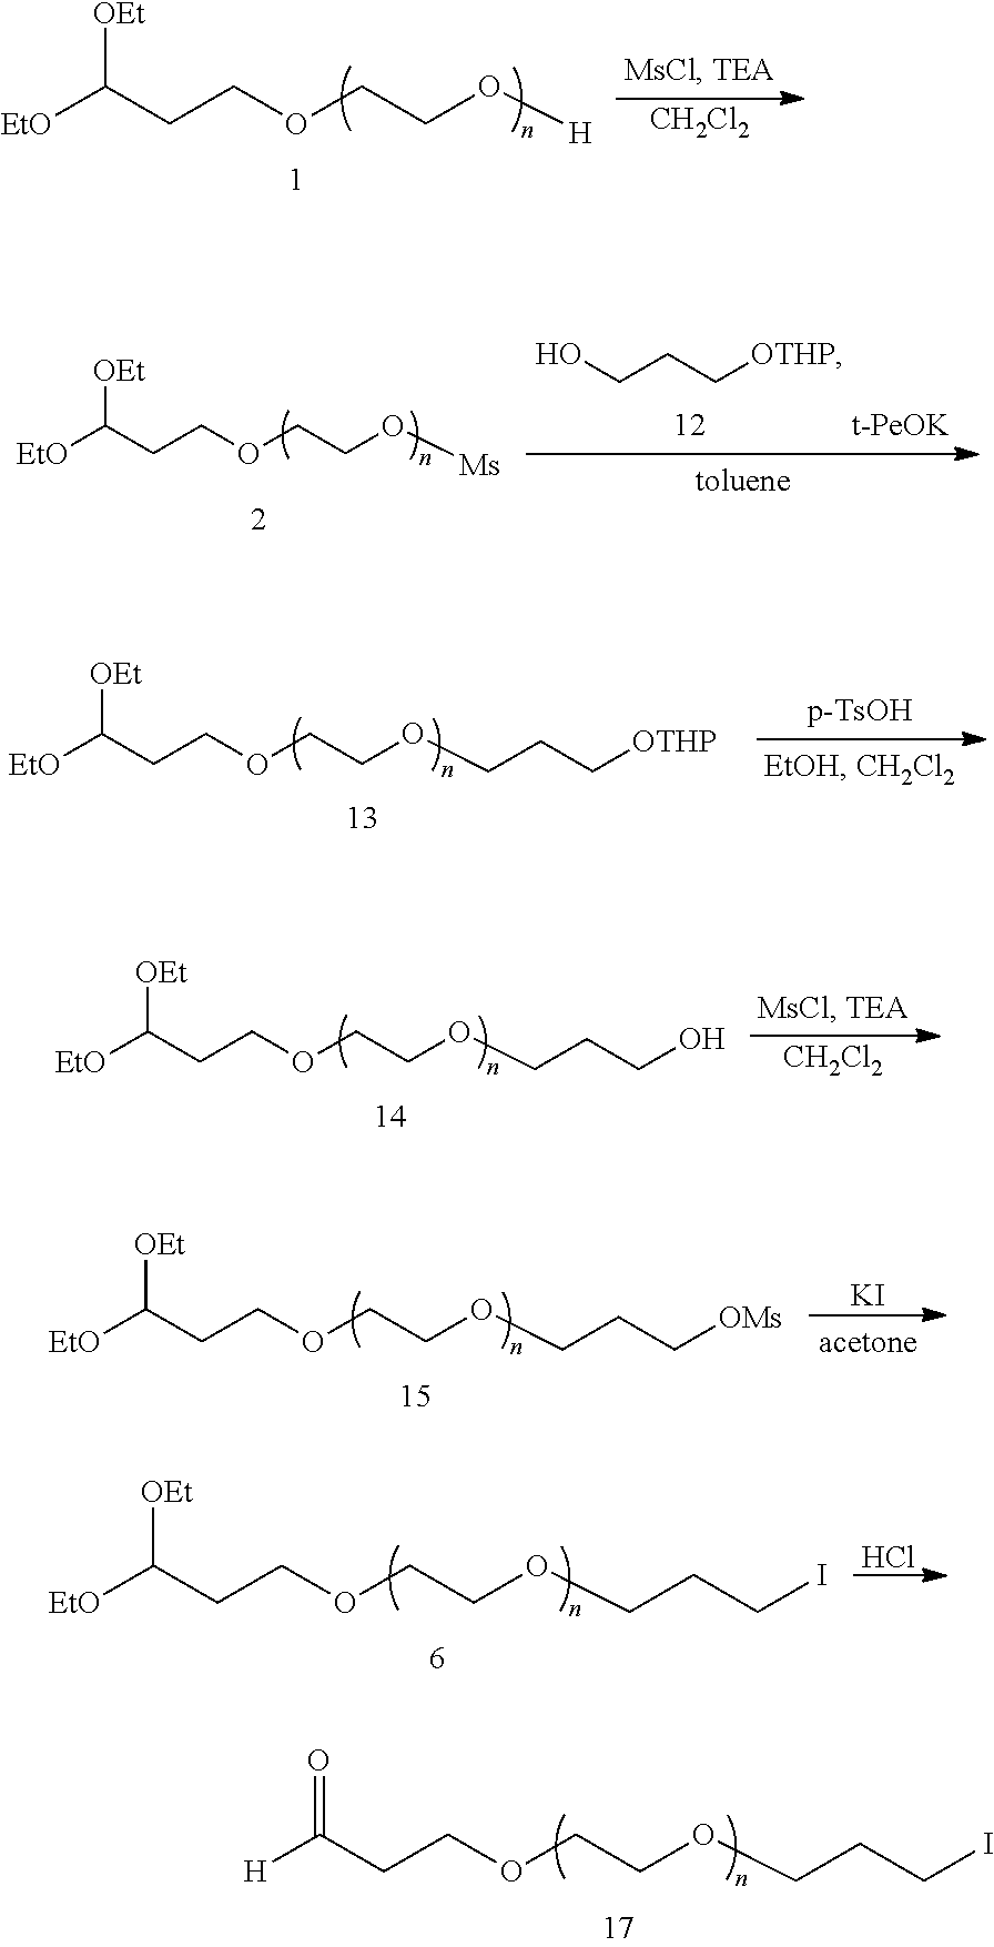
[EtO]C(CCOCCO[H])[OEt].[CH2Cl2].[H]C(CCOCCOCCCI)=O.OCCC[OTHP].[EtO]C(CCOCCO[Ms])[OEt].[EtO]C(CCOCCOCCC[OTHP])[OEt].[CH2Cl2].[EtO]C(CCOCCOCCCO)[OEt].[KI].[EtO]C(CCOCCOCCC[OMs])[OEt].Cl.[EtO]C(CCOCCOCCCI)[OEt]
